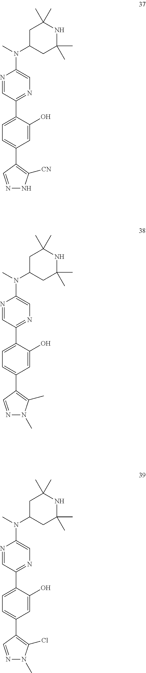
N1=CC(C2=CC=C(C3=C([CN])NN=C3)C=C2O)=NC=C1N(C1CC(C)(C)NC(C)(C)C1)C.N1=CC(C2=CC=C(C3=C(C)N(C)N=C3)C=C2O)=NC=C1N(C1CC(C)(C)NC(C)(C)C1)C.N1=CC(C2=CC=C(C3=C(Cl)N(C)N=C3)C=C2O)=NC=C1N(C1CC(C)(C)NC(C)(C)C1)C
